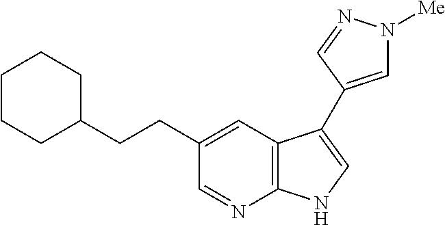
C1=NC2=C(C=C1CCC1CCCCC1)C(C1=CN([Me])N=C1)=CN2
